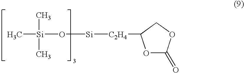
[Si]([C2H4]C1OC(=O)OC1)O[Si](C)(C)C
